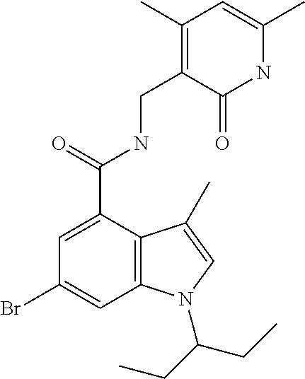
N1C(C)=CC(C)=C(CNC(C2=CC(Br)=CC3=C2C(C)=CN3C(CC)CC)=O)C1=O
